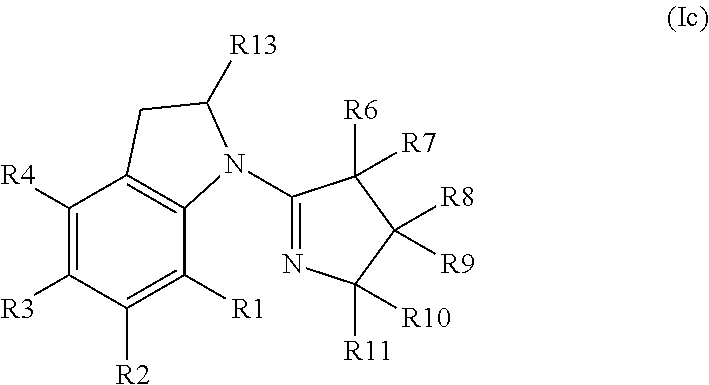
C1([R4])=C([R3])C([R2])=C([R1])C2=C1CC([R13])N2C1=NC([R10])([R11])C([R8])([R9])C1([R6])[R7]
